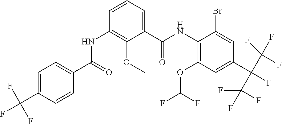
C1(OC(F)F)=C(NC(C2=CC=CC(NC(C3=CC=C(C(F)(F)F)C=C3)=O)=C2OC)=O)C(Br)=CC(C(F)(C(F)(F)F)C(F)(F)F)=C1
